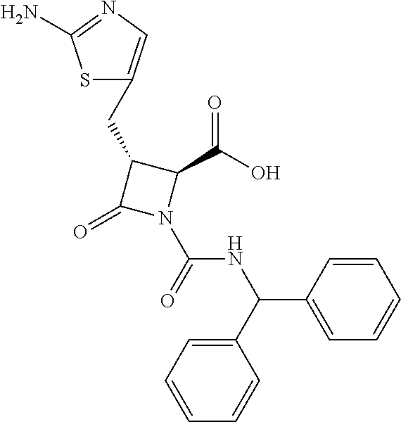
C1(CC2=CN=C(N)S2)C(=O)N(C(=O)NC(C2=CC=CC=C2)C2=CC=CC=C2)C1C(O)=O
